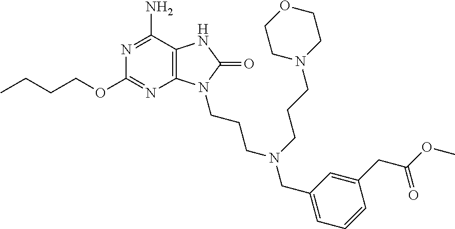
C12=C(C(N)=NC(OCCCC)=N1)NC(=O)N2CCCN(CC1=CC=CC(CC(OC)=O)=C1)CCCN1CCOCC1
